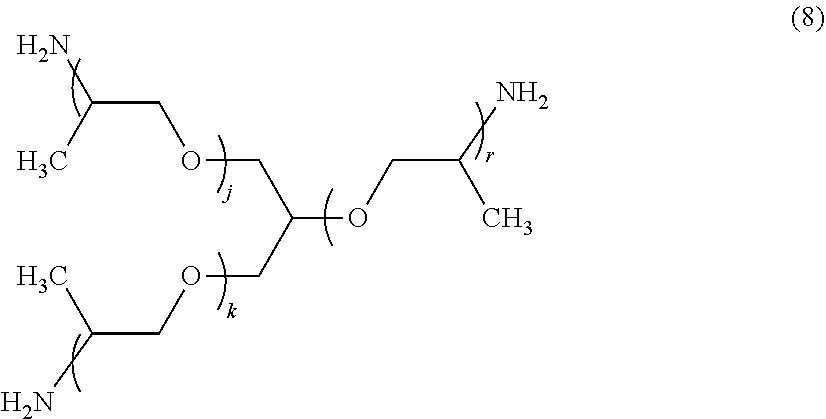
C(COCC(OCC(C)N)COCC(N)C)(C)N
